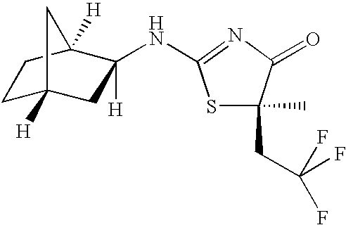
C1C2([H])CC(NC3=NC(=O)C(CC(F)(F)F)(C)S3)([H])C([H])(C1)C2
